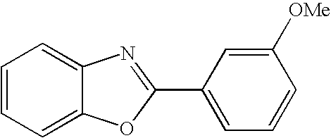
C1=CC=C2C(=C1)N=C(C1=CC=CC([OMe])=C1)O2
